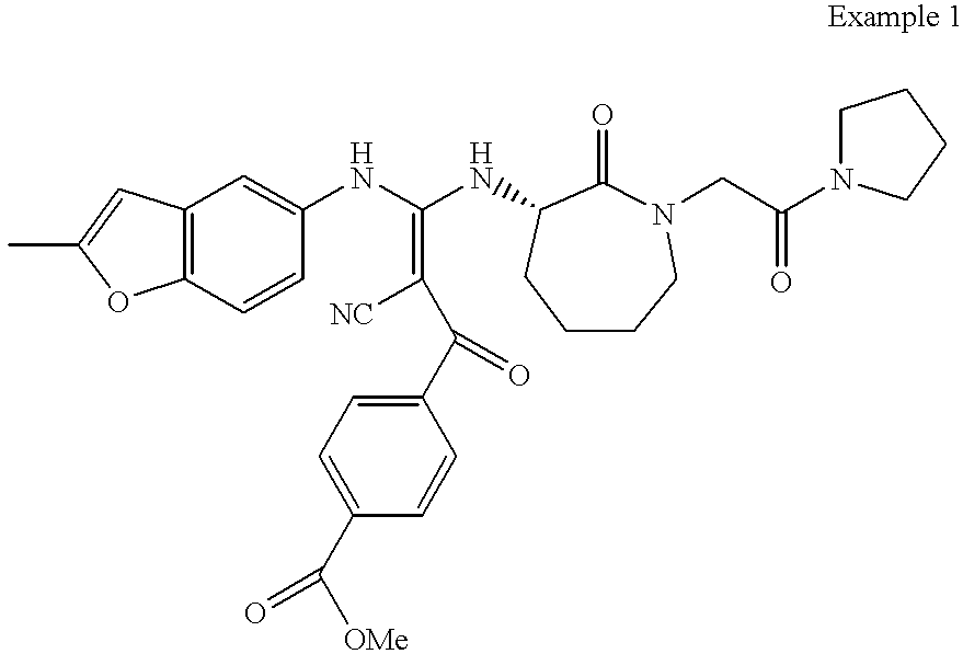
C1(C(=O)C(=C(NC2=CC3=C(C=C2)OC(C)=C3)NC2CCCCN(CC(=O)N3CCCC3)C2=O)[NC])=CC=C(C([OMe])=O)C=C1
